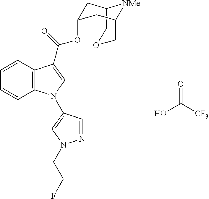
OC([CF3])=O.C1=CC2=C(C=C1)C(C(=O)OC1CC3COCC(C1)[NMe]3)=CN2C1=CN(CCF)N=C1
